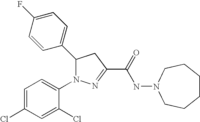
C1(C2N(C3=CC=C(Cl)C=C3Cl)N=C(C(=O)NN3CCCCCC3)C2)=CC=C(F)C=C1
